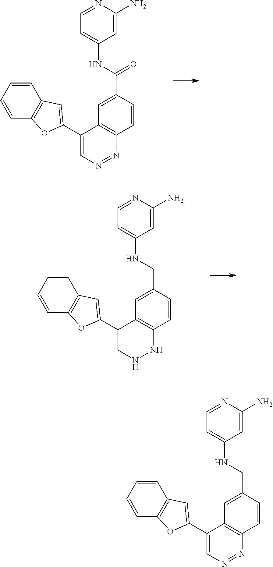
C1(C2=CC3=C(C=CC=C3)O2)=CN=NC2=C1C=C(C(NC1=CC=NC(N)=C1)=O)C=C2.C1(C2=CC3=C(C=CC=C3)O2)CNNC2=C1C=C(CNC1=CC=NC(N)=C1)C=C2.C1(C2=CC3=C(C=CC=C3)O2)=CN=NC2=C1C=C(CNC1=CC=NC(N)=C1)C=C2
